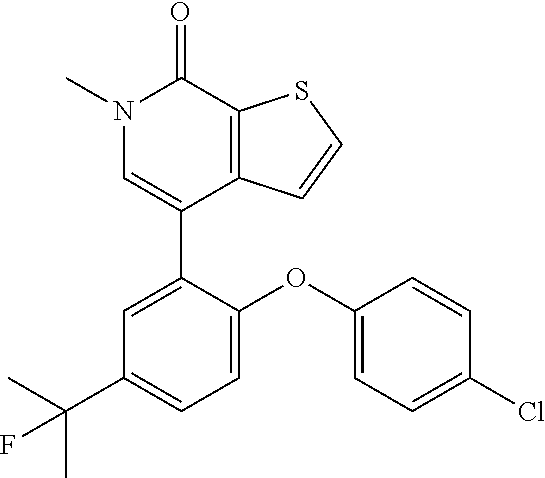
S1C=CC2=C1C(=O)N(C)C=C2C1=CC(C(C)(C)F)=CC=C1OC1=CC=C(Cl)C=C1
